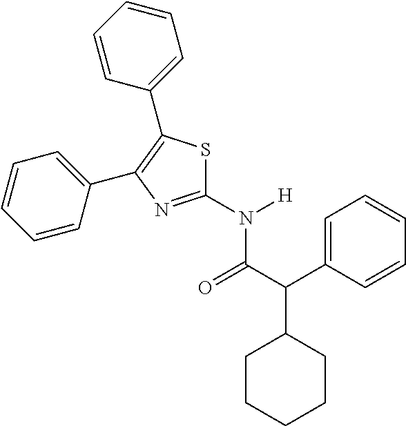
C1(N([H])C(C(C2=CC=CC=C2)C2CCCCC2)=O)=NC(C2=CC=CC=C2)=C(C2=CC=CC=C2)S1
